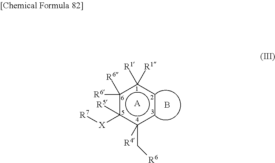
c1([R6])([R6])c([X][R7])([R5])c([R4])(C[R6])ccc1([R1])[R1].[A].B
